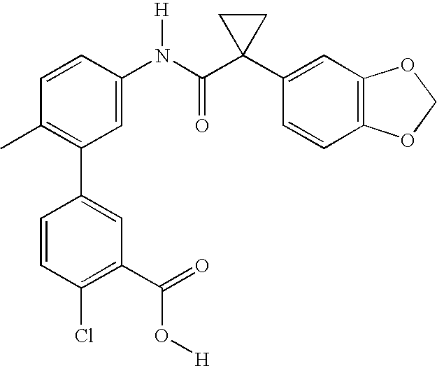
C1=CC(C)=C(C2=CC(C(O[H])=O)=C(Cl)C=C2)C=C1N(C(C1(C2=CC3=C(C=C2)OCO3)CC1)=O)[H]
